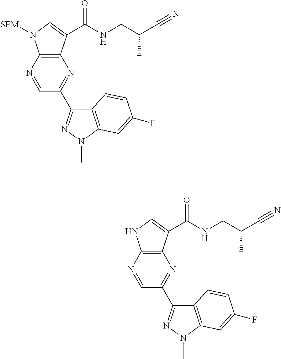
C1=NC2=C(N=C1C1=NN(C)C3=C1C=CC(F)=C3)C(C(NCC(C#N)C)=O)=CN2[SEM].C1=NC2=C(N=C1C1=NN(C)C3=C1C=CC(F)=C3)C(C(NCC(C#N)C)=O)=CN2
